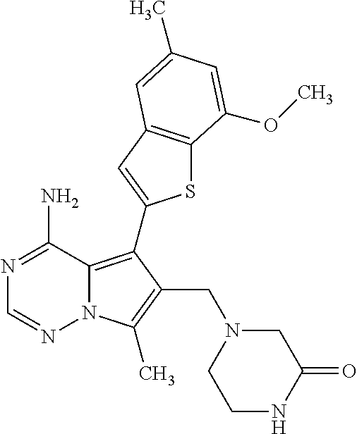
N1=C(N)C2=C(C3=CC4=C(S3)C(OC)=CC(C)=C4)C(CN3CCNC(=O)C3)=C(C)N2N=C1
